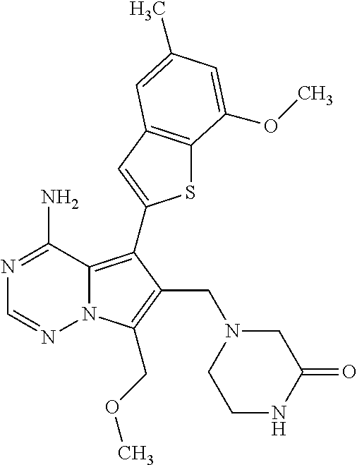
C1(N)=NC=NN2C1=C(C1=CC3=C(S1)C(OC)=CC(C)=C3)C(CN1CCNC(=O)C1)=C2COC
